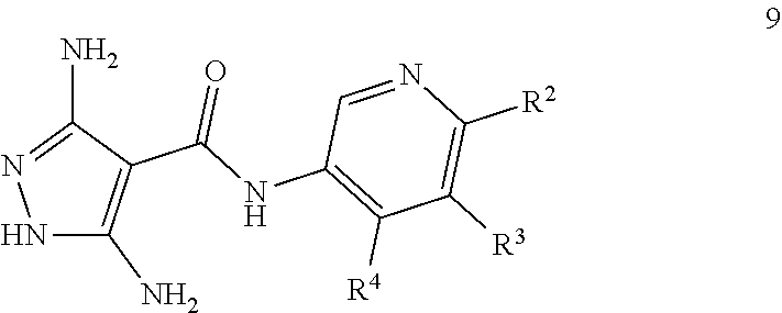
N1C(N)=C(C(NC2=C([R4])C([R3])=C([R2])N=C2)=O)C(N)=N1
